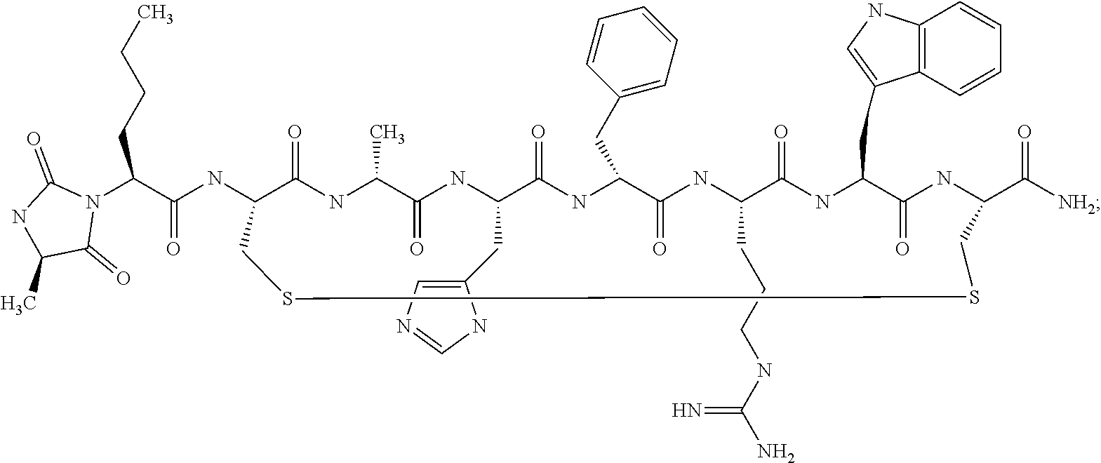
N(C1C(=O)NC(C)C(=O)NC(CC2=CN=CN2)C(=O)NC(CC2=CC=CC=C2)C(=O)NC(CCCNC(N)=N)C(=O)NC(CC2=CNC3=C2C=CC=C3)C(=O)NC(C([NH2])=O)CSSC1)C(C(N1C(=O)NC(C)C1=O)CCCC)=O
